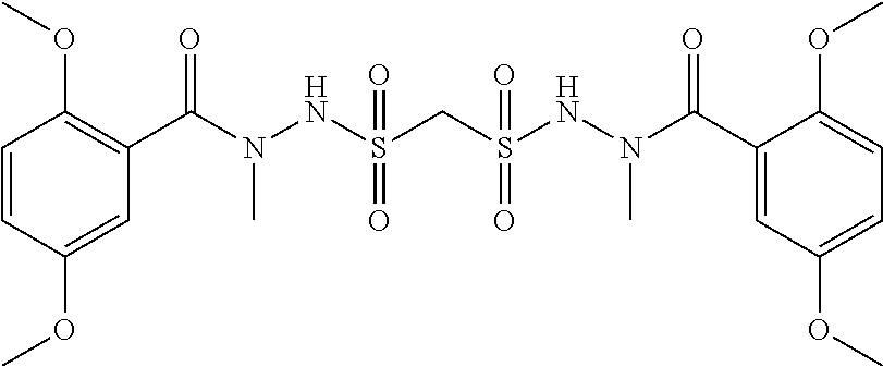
C1(C(N(NS(CS(NN(C(C2=CC(OC)=CC=C2OC)=O)C)(=O)=O)(=O)=O)C)=O)=C(OC)C=CC(OC)=C1
